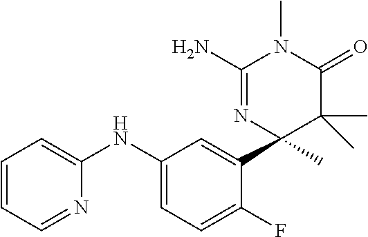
C1(NC2=CC=CC=N2)=CC=C(F)C(C2(C)C(C)(C)C(=O)N(C)C(N)=N2)=C1
